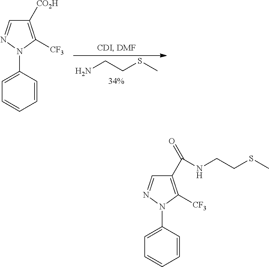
C1=C(N2N=CC([CO2H])=C2[CF3])C=CC=C1.NCCSC.C1=C(N2N=CC(C(=O)NCCSC)=C2[CF3])C=CC=C1
